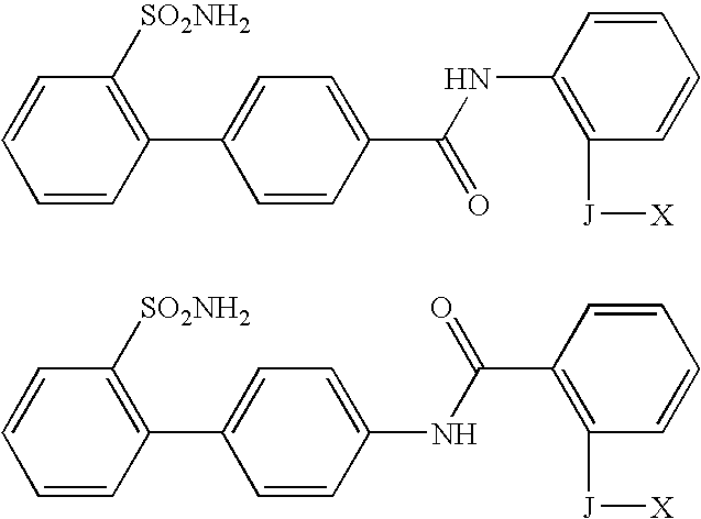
C1=CC(C2=CC=C(C(NC3=C([J][X])C=CC=C3)=O)C=C2)=C([SO2NH2])C=C1.C1=CC(C2=CC=C(NC(C3=C([J][X])C=CC=C3)=O)C=C2)=C([SO2NH2])C=C1
